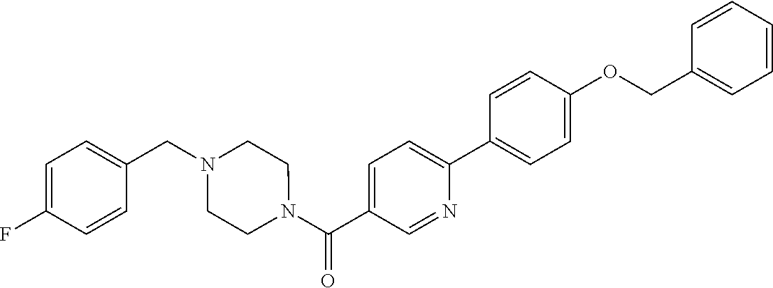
C(OC1=CC=C(C2=CC=C(C(N3CCN(CC4=CC=C(F)C=C4)CC3)=O)C=N2)C=C1)C1=CC=CC=C1
